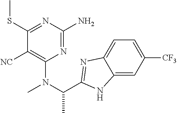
C1(SC)=NC(N)=NC(N(C(C2=NC3=CC=C([CF3])C=C3N2)C)C)=C1[NC]
